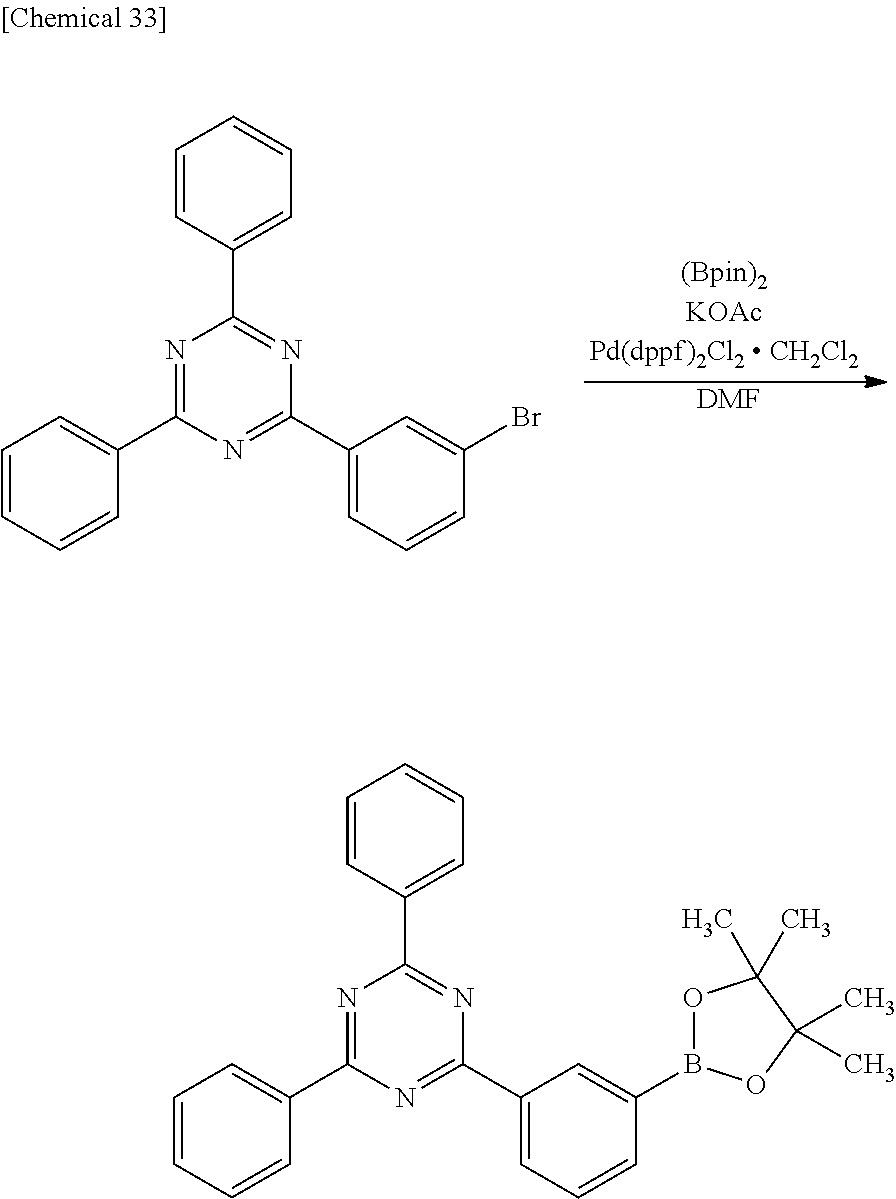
C1=CC(C2=NC(C3=CC=CC(Br)=C3)=NC(C3=CC=CC=C3)=N2)=CC=C1.[DMF].C1=CC(C2=NC(C3=CC=CC(B4OC(C)(C)C(C)(C)O4)=C3)=NC(C3=CC=CC=C3)=N2)=CC=C1
